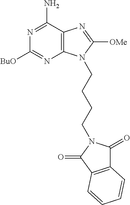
C12=C(C(N)=NC([BuO])=N1)N=C([OMe])N2CCCCN1C(=O)C2=C(C1=O)C=CC=C2
